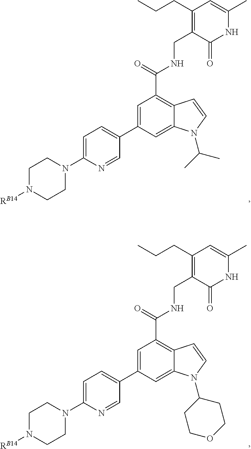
C1=C(N2CCN([RB14])CC2)N=CC(C2=CC(C(=O)NCC3=C(CCC)C=C(C)NC3=O)=C3C(=C2)N(C(C)C)C=C3)=C1.C1=C(N2CCN([RB14])CC2)N=CC(C2=CC(C(=O)NCC3=C(CCC)C=C(C)NC3=O)=C3C(=C2)N(C2CCOCC2)C=C3)=C1
